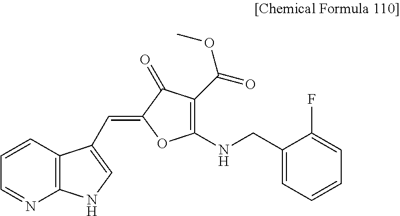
C12=C(C=CC=N1)C(C=C1C(=O)C(C(=O)OC)=C(NCC3=CC=CC=C3F)O1)=CN2
